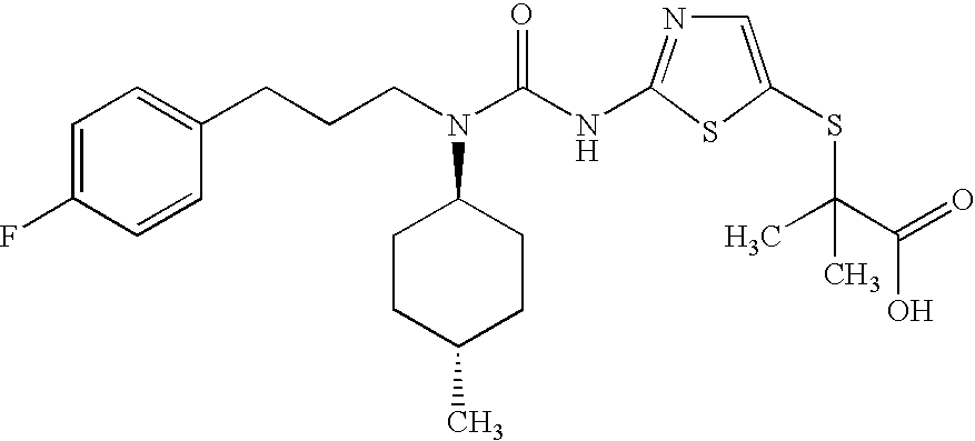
C1=C(F)C=CC(CCCN(C(NC2=NC=C(SC(C(O)=O)(C)C)S2)=O)C2CCC(C)CC2)=C1
